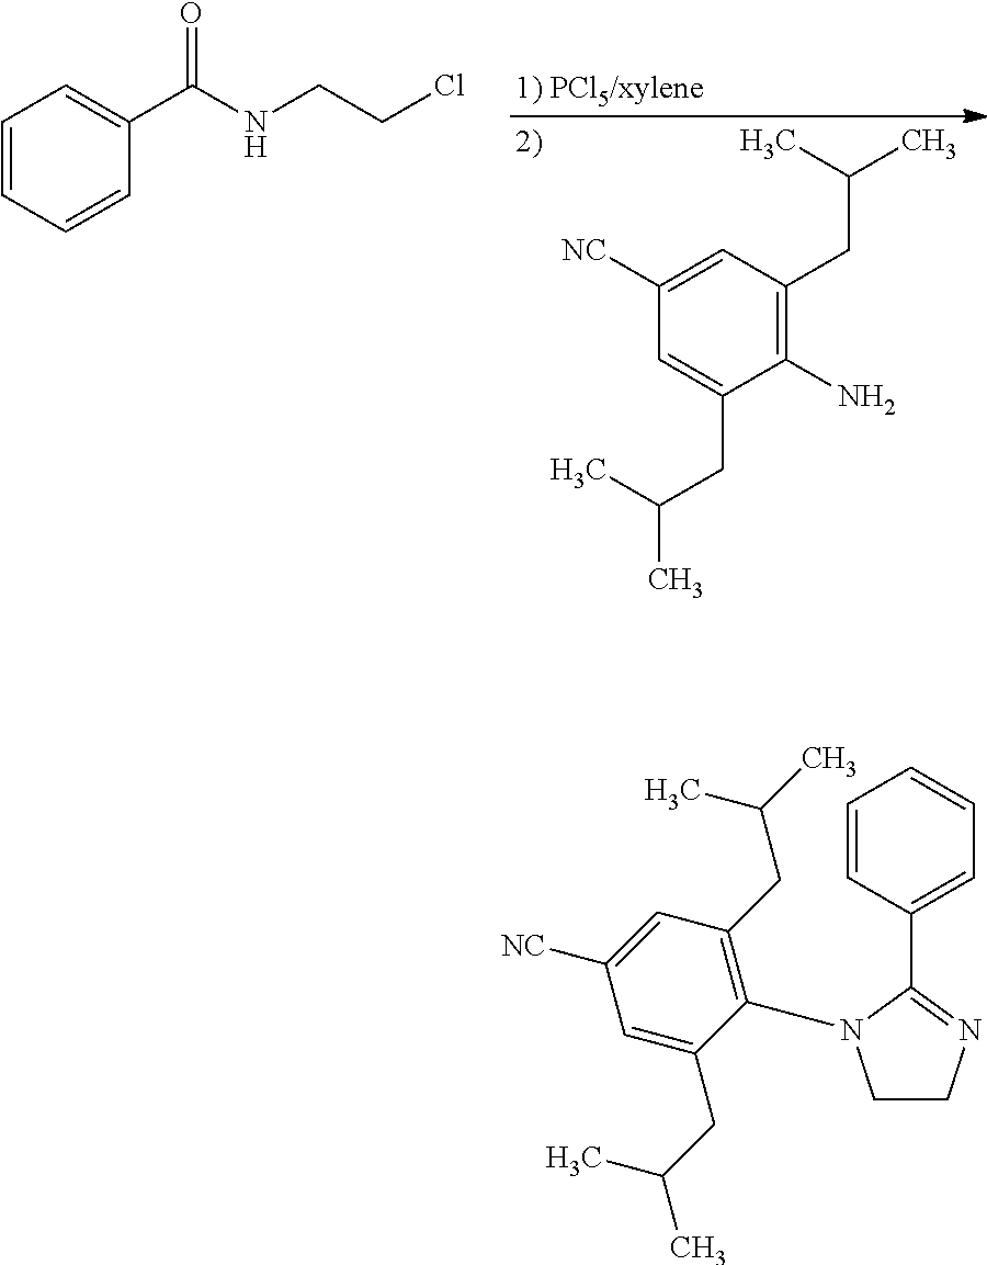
C1(N)=C(CC(C)C)C=C([NC])C=C1CC(C)C.C1=CC=CC(C(NCCCl)=O)=C1.C1=CC(C2=NCCN2C2=C(CC(C)C)C=C([NC])C=C2CC(C)C)=CC=C1
